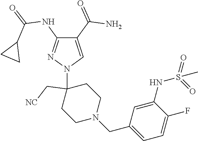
C1(C(=O)N)=CN(C2(C[NC])CCN(CC3=CC=C(F)C(NS(C)(=O)=O)=C3)CC2)N=C1NC(=O)C1CC1
